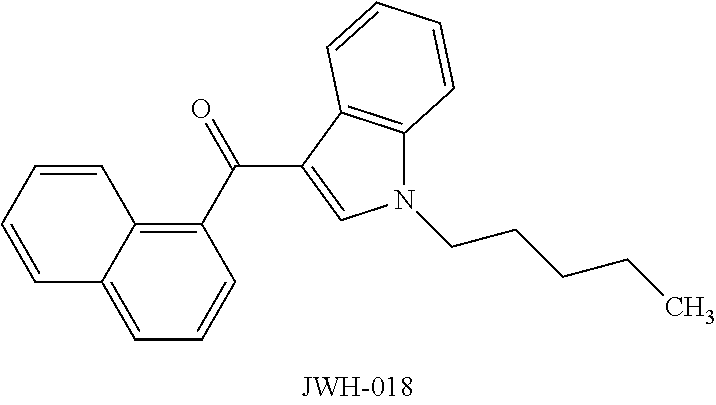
C1=CC=CC2=C(C(C3=CN(CCCCC)C4=C3C=CC=C4)=O)C=CC=C12
